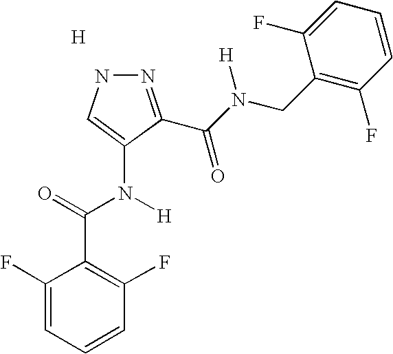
N1N=C(C(N(CC2=C(F)C=CC=C2F)[H])=O)C(N(C(=O)C2=C(F)C=CC=C2F)[H])=C1.[H]
